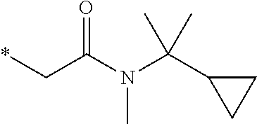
*CC(N(C(C1CC1)(C)C)C)=O
